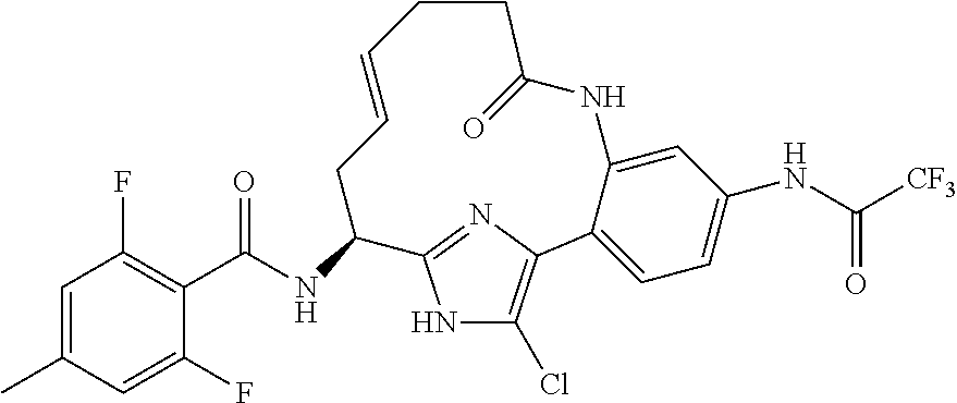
C1=C(C)C=C(F)C(C(NC2CC=CCCC(=O)NC3=CC(NC([CF3])=O)=CC=C3C3=C(Cl)NC2=N3)=O)=C1F
